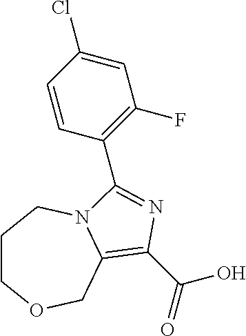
C1COCC2=C(C(O)=O)N=C(C3=C(F)C=C(Cl)C=C3)N2C1
